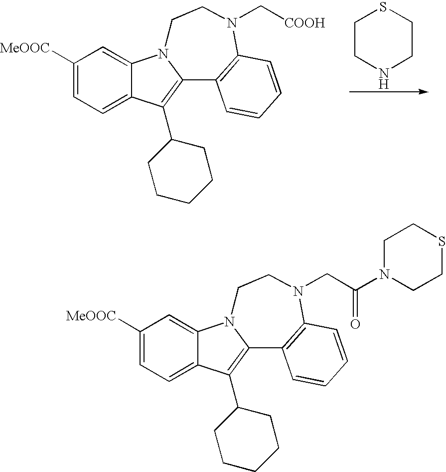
C1([MeOOC])=CC=C2C(=C1)N1C(=C2C2CCCCC2)C2=C(N(C[COOH])CC1)C=CC=C2.C1CNCCS1.C1([MeOOC])=CC=C2C(=C1)N1C(=C2C2CCCCC2)C2=C(N(CC(N3CCSCC3)=O)CC1)C=CC=C2
